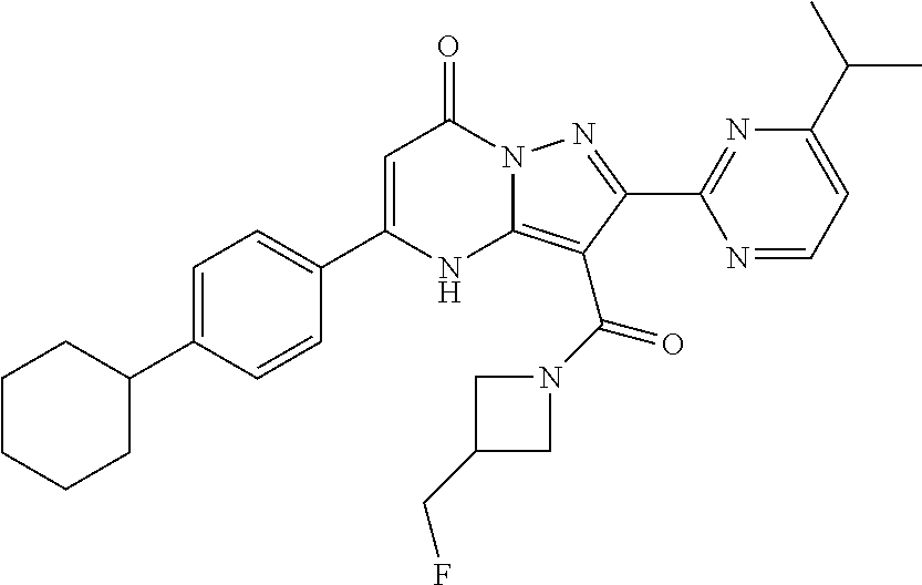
C1=C(C2CCCCC2)C=CC(C2=CC(=O)N3C(=C(C(N4CC(CF)C4)=O)C(C4=NC(C(C)C)=CC=N4)=N3)N2)=C1
